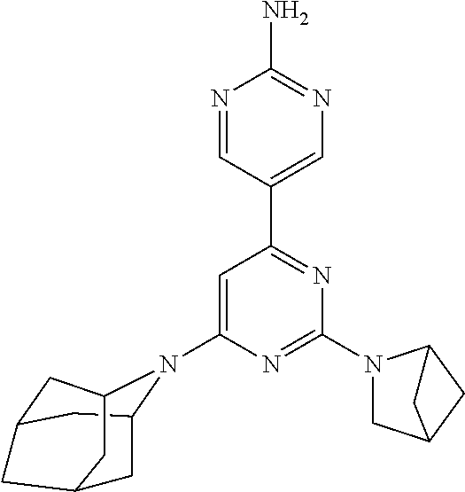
C1(N2C3CC4CC2CC(C3)C4)=CC(C2=CN=C(N)N=C2)=NC(N2CC3CC2C3)=N1
